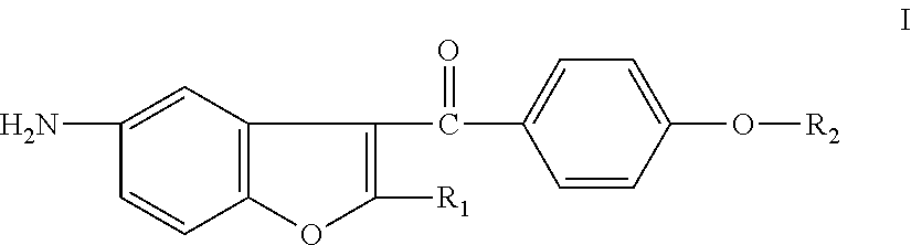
C1(N)=CC2=C(C=C1)OC([R1])=C2C(C1=CC=C(O[R2])C=C1)=O
